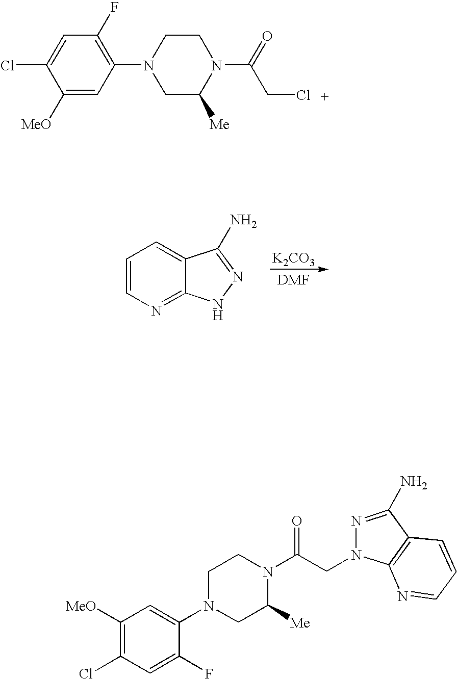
C1([MeO])=CC(N2CC([Me])N(C(=O)CCl)CC2)=C(F)C=C1Cl.[K2CO3].C1=CN=C2C(=C1)C(N)=NN2.[DMF].C1([MeO])=C(Cl)C=C(F)C(N2CC([Me])N(C(CN3N=C(N)C4=C3N=CC=C4)=O)CC2)=C1
